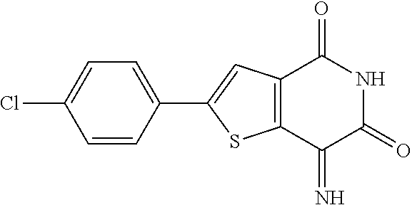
C1=C(Cl)C=CC(C2=CC3=C(S2)C(=N)C(=O)NC3=O)=C1
